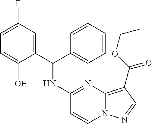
C1=C(F)C=C(C(NC2=NC3=C(C(OCC)=O)C=NN3C=C2)C2=CC=CC=C2)C(O)=C1
